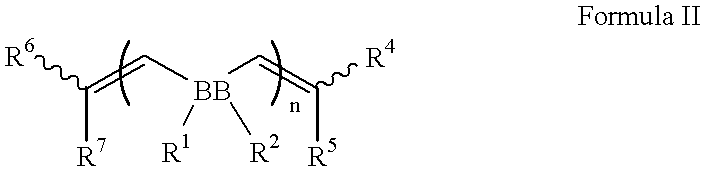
C(=C[BB](C=C([R4])[R5])([R1])[R2])([R7])[R6]
